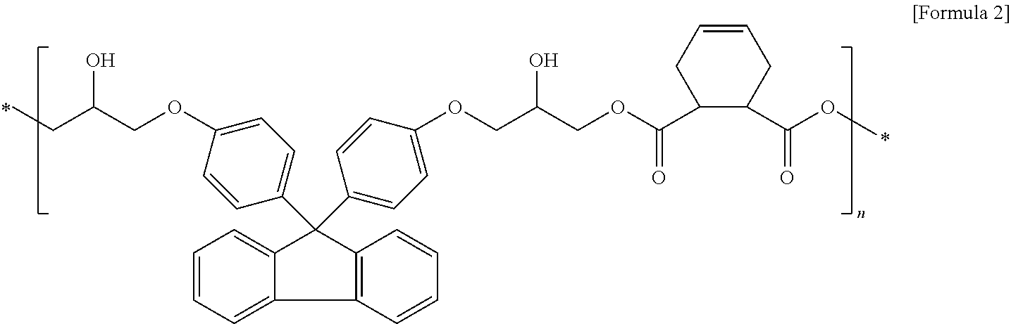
C12=C(C=CC=C1)C(C1=CC=C(OCC(CC)O)C=C1)(C1=CC=C(OCC(COC(C3C(C(OC)=O)CC=CC3)=O)O)C=C1)C1=CC=CC=C21
